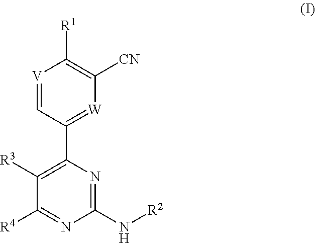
[V]1=CC(C2=C([R3])C([R4])=NC(N[R2])=N2)=[W]C([CN])=C1[R1]
